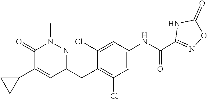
C1=C(NC(C2=NOC(=O)N2)=O)C=C(Cl)C(CC2=NN(C)C(=O)C(C3CC3)=C2)=C1Cl
